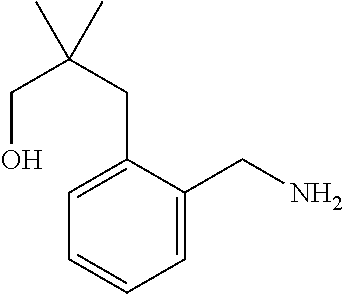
C1=C(CC(C)(CO)C)C(CN)=CC=C1
